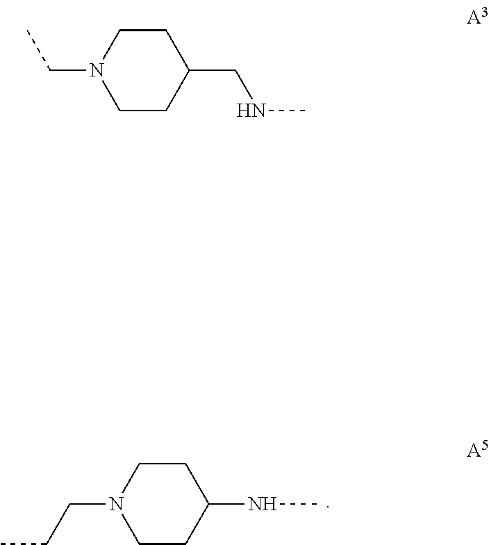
C1CC(NC)CCN1CCC.N1(CC)CCC(CNC)CC1
